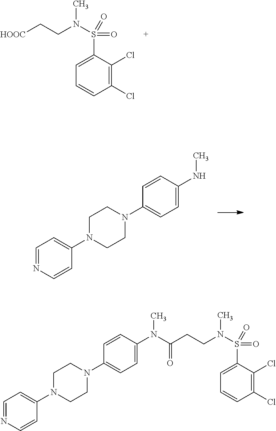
[HOOC]CCN(S(=O)(=O)C1=CC=CC(Cl)=C1Cl)C.N1=CC=C(N2CCN(C3=CC=C(NC)C=C3)CC2)C=C1.C1(N2CCN(C3=CC=NC=C3)CC2)=CC=C(N(C(CCN(S(=O)(=O)C2=CC=CC(Cl)=C2Cl)C)=O)C)C=C1
